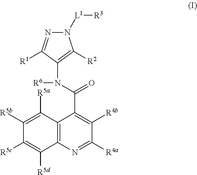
C12=C(N=C([R4a])C([R4b])=C1C(N([R6])C1=C([R2])N([L1][R3])N=C1[R1])=O)C([R5d])=C([R5c])C([R5b])=C2[R5a]
